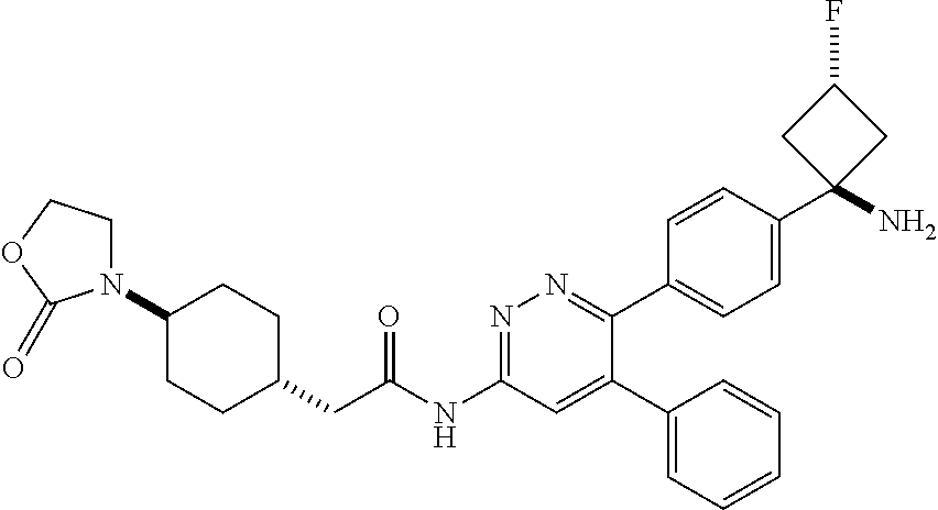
C1N(C2CCC(CC(NC3=NN=C(C4=CC=C(C5(N)CC(F)C5)C=C4)C(C4=CC=CC=C4)=C3)=O)CC2)C(=O)OC1
